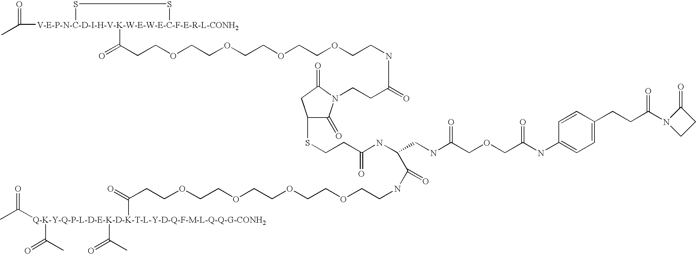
CC([V-E-P-N-C-D-I-H-V-K-W-E-W-E-C-F-E-R-L-CONH2]1(C(=O)CCOCCOCCOCCOCCNC(=O)CCN2C(=O)C(SCCC(NC(C(NCCOCCOCCOCCOCCC(=O)[Q-K-Y-Q-P-L-D-E-K-D-K-T-L-Y-D-Q-F-M-L-Q-Q-G-CONH2](C(=O)C)(C(=O)C)C(=O)C)=O)CNC(=O)COCC(NC3=CC=C(CCC(N4CCC4=O)=O)C=C3)=O)=O)CC2=O)SS1)=O
